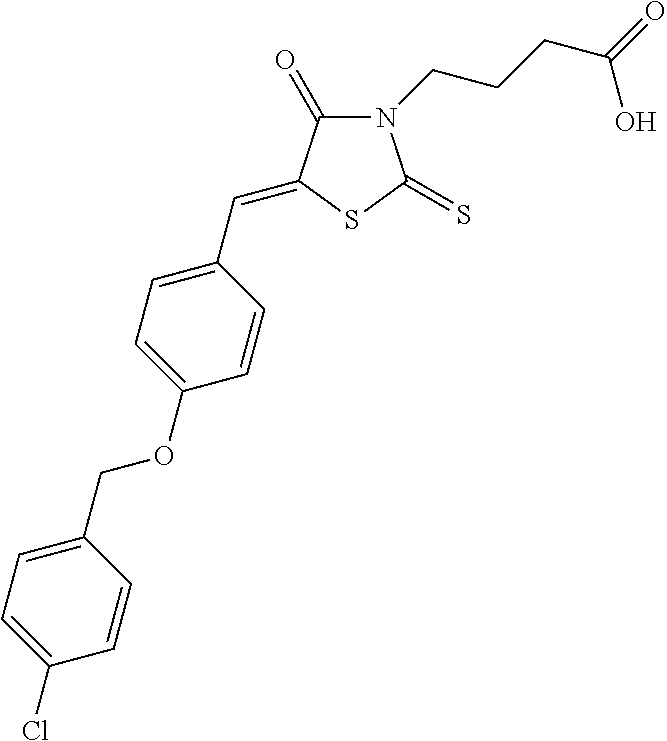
N1(CCCC(=O)O)C(=O)C(=CC2=CC=C(OCC3=CC=C(Cl)C=C3)C=C2)SC1=S
